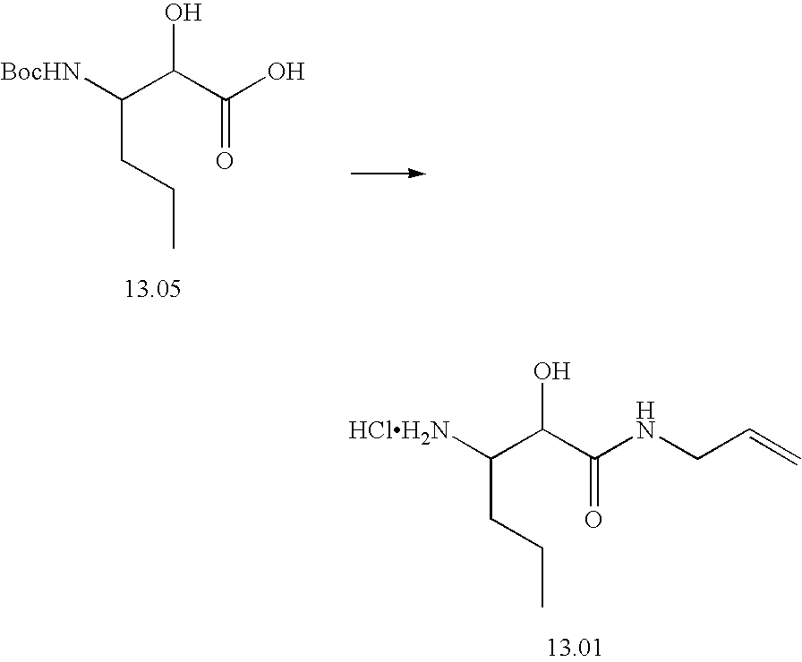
C(CC(C(O)C(NCC=C)=O)[HClH2N])C.C(CC(C(O)C(O)=O)[BocHN])C
